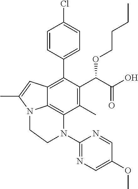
C1(C)=C(C(C(O)=O)OCCCC)C(C2=CC=C(Cl)C=C2)=C2C3=C1N(C1=NC=C(OC)C=N1)CCN3C(C)=C2
